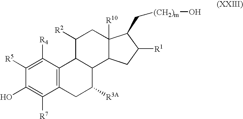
C12=C(C([R4])=C([R5])C(O)=C1[R7])C1C(C([R3A])C2)C2C([R10])(CC1[R2])C(C[(CH2)m]O)C([R1])C2
